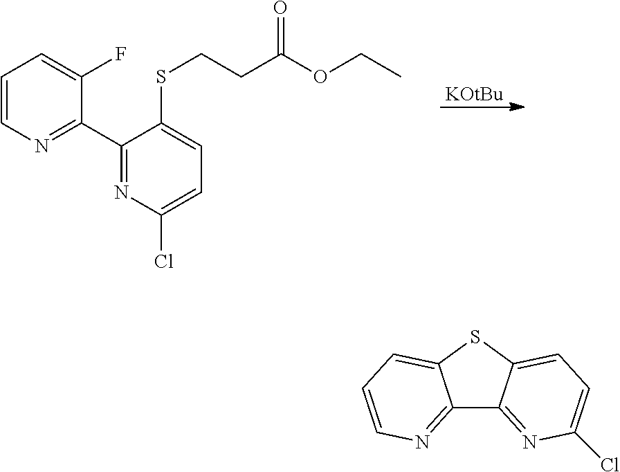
C1=CN=C(C2=NC(Cl)=CC=C2SCCC(OCC)=O)C(F)=C1.[KOtBu].C12=NC=CC=C1SC1=CC=C(Cl)N=C21
